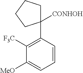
C1([F3C])=C(C2([CONHOH])CCCC2)C=CC=C1[MeO]
